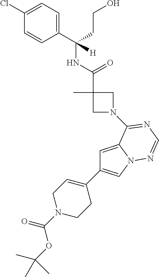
C(=O)(C1(C)CN(C2=NC=NN3C=C(C4=CCN(C(=O)OC(C)(C)C)CC4)C=C32)C1)NC(C1=CC=C(Cl)C=C1)(CCO)[H]
